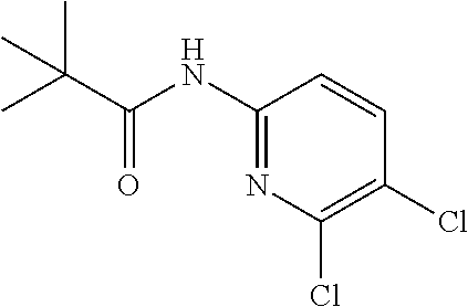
C1(NC(C(C)(C)C)=O)=NC(Cl)=C(Cl)C=C1
